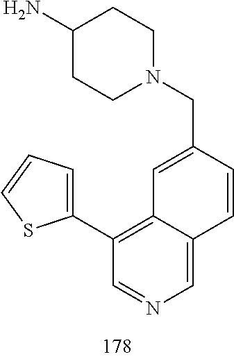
C1(N)CCN(CC2=CC3=C(C4=CC=CS4)C=NC=C3C=C2)CC1
